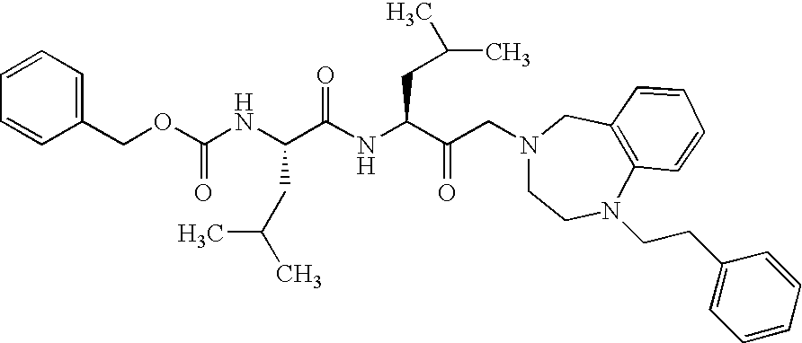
N1(CC(C(NC(C(NC(OCC2=CC=CC=C2)=O)CC(C)C)=O)CC(C)C)=O)CCN(CCC2=CC=CC=C2)C2=C(C1)C=CC=C2
